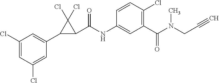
C1(Cl)=CC(Cl)=CC(C2C(C(NC3=CC(C(N(CC#C)C)=O)=C(Cl)C=C3)=O)C2(Cl)Cl)=C1
